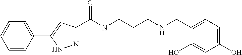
C1=CC(C2=CC(C(NCCCNCC3=CC=C(O)C=C3O)=O)=NN2)=CC=C1
